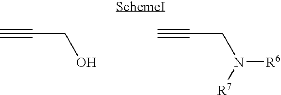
C#CCO.C#CCN([R6])[R7]
